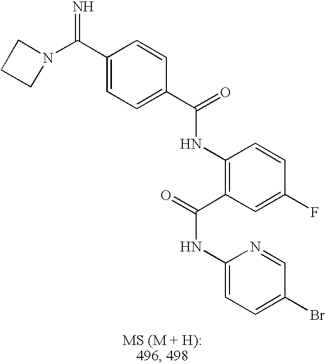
C1(C(=N)N2CCC2)=CC=C(C(=O)NC2=C(C(=O)NC3=CC=C(Br)C=N3)C=C(F)C=C2)C=C1
